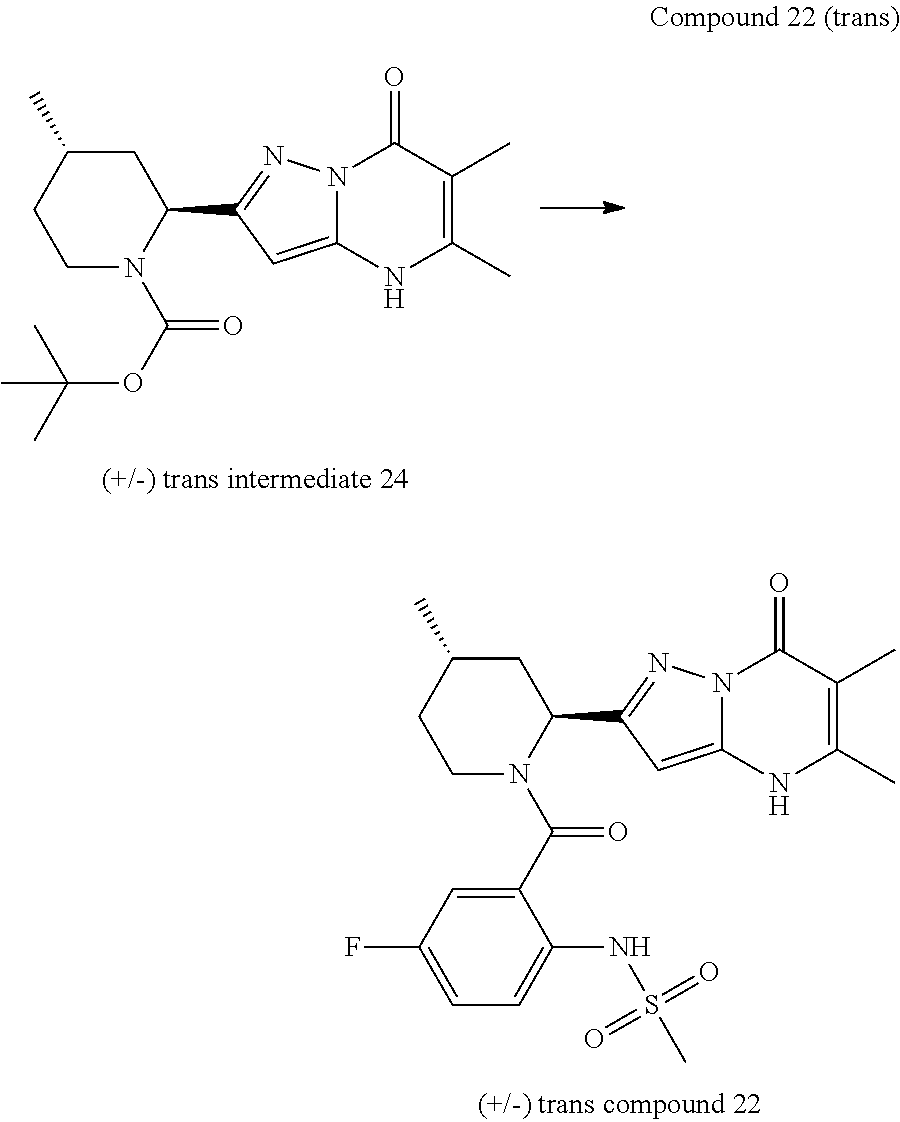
C1C(C)CCN(C(OC(C)(C)C)=O)C1C1=NN2C(=C1)NC(C)=C(C)C2=O.C1C(C)CCN(C(C2=CC(F)=CC=C2NS(=O)(=O)C)=O)C1C1=NN2C(=C1)NC(C)=C(C)C2=O
